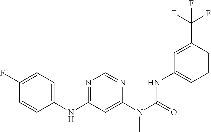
C1=CC(NC2=NC=NC(N(C(=O)NC3=CC=CC(C(F)(F)F)=C3)C)=C2)=CC=C1F
